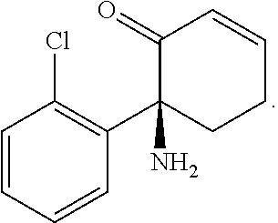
C1=CC=CC(C2(N)CCC=CC2=O)=C1Cl
